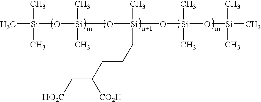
C[Si](C)(C)O[Si](C)(C)O[Si](C)(CCCC(C[HO2C])[CO2H])O[Si](C)(C)O[Si](C)(C)C
